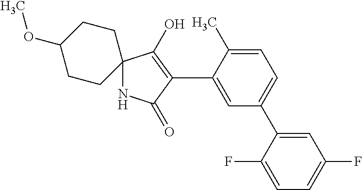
N1C2(C(O)=C(C3=CC(C4=CC(F)=CC=C4F)=CC=C3C)C1=O)CCC(OC)CC2
